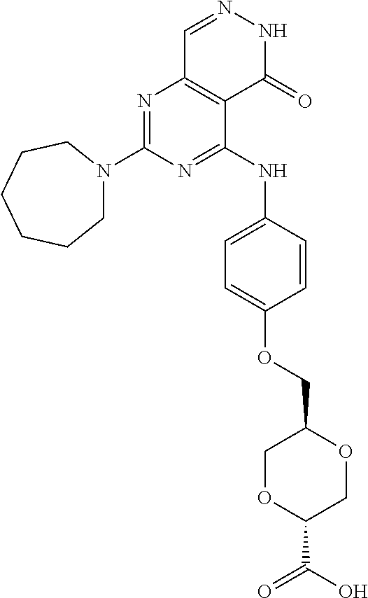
N1=C(N2CCCCCC2)N=C(NC2=CC=C(OCC3COC(C(O)=O)CO3)C=C2)C2=C1C=NNC2=O
